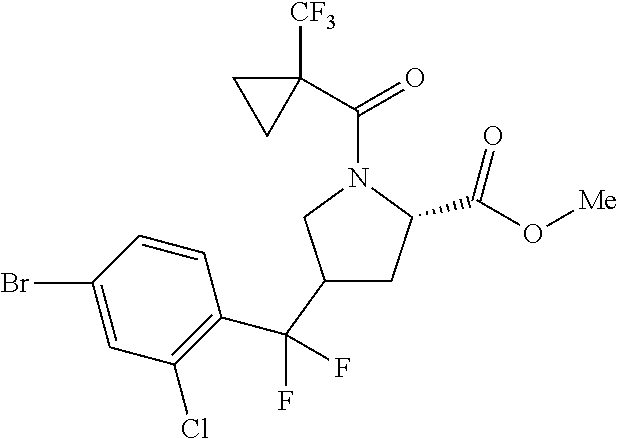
C1(C(C2=C(Cl)C=C(Br)C=C2)(F)F)CC(C(O[Me])=O)N(C(=O)C2([CF3])CC2)C1
